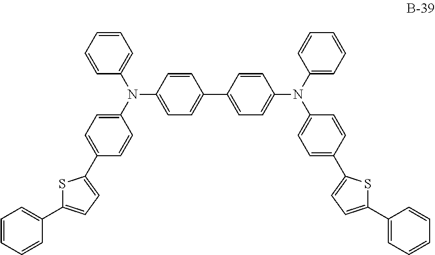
C1=CC=CC(N(C2=CC=C(C3=CC=C(C4=CC=CC=C4)S3)C=C2)C2=CC=C(C3=CC=C(N(C4=CC=CC=C4)C4=CC=C(C5=CC=C(C6=CC=CC=C6)S5)C=C4)C=C3)C=C2)=C1
